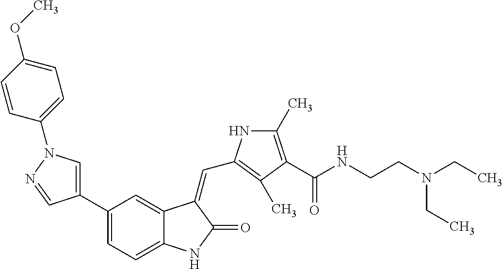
C1=C(C2=CC=C3C(=C2)C(=CC2=C(C)C(C(NCCN(CC)CC)=O)=C(C)N2)C(=O)N3)C=NN1C1=CC=C(OC)C=C1
